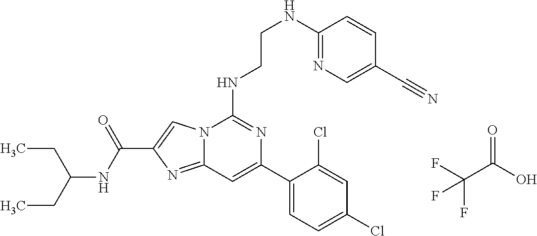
C12=NC(C(=O)NC(CC)CC)=CN1C(NCCNC1=NC=C(C#N)C=C1)=NC(C1=CC=C(Cl)C=C1Cl)=C2.C(C(=O)O)(F)(F)F
